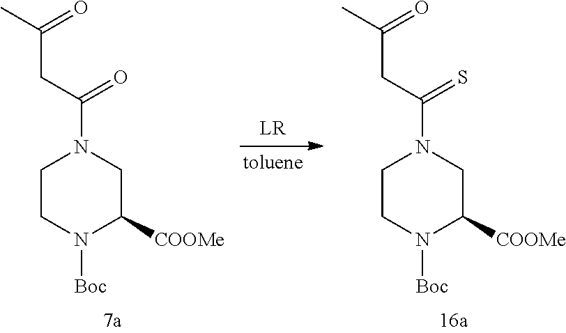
C1CN([Boc])C([COOMe])CN1C(CC(C)=O)=O.C1CN([Boc])C([COOMe])CN1C(CC(C)=O)=S
